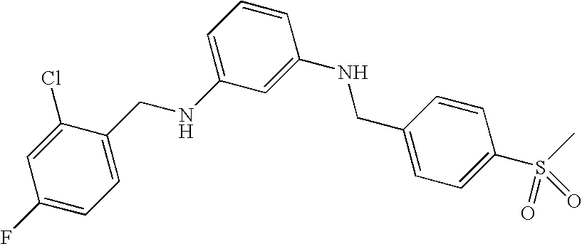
C1(F)=CC=C(CNC2=CC=CC(NCC3=CC=C(S(C)(=O)=O)C=C3)=C2)C(Cl)=C1
